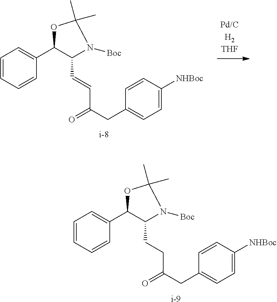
C1=CC=CC(C2C(C=CC(CC3=CC=C([NHBoc])C=C3)=O)N([Boc])C(C)(C)O2)=C1.[i-8].C1=CC=CC(C2C(CCC(CC3=CC=C([NHBoc])C=C3)=O)N([Boc])C(C)(C)O2)=C1.[i-9]
